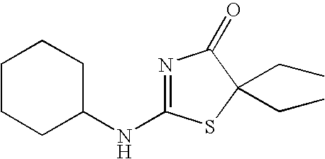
N(C1=NC(=O)C(CC)(CC)S1)C1CCCCC1
